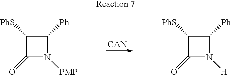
C1([PhS])C(=O)N([PMP])C1[Ph].C1([PhS])C(=O)N([H])C1[Ph]
